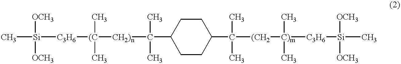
C[Si]([OCH3])([OCH3])[C3H6][(C]([CH2)n]C(C)(C)C1CCC(C([(CH2][C)m](C)(C)[C3H6][Si]([OCH3])([OCH3])C)(C)C)CC1)(C)C
